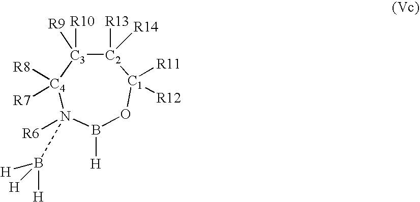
[C4]1([R7])([R8])N([R6])(B([H])([H])[H])B([H])O[C1]([R11])([R12])[C2]([R13])([R14])[C3]1([R10])[R9]
